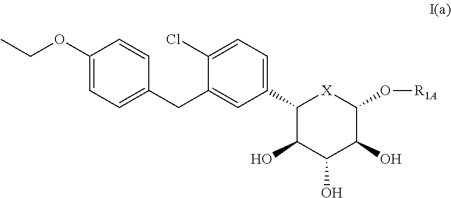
C1(OCC)=CC=C(CC2=CC(C3C(O)C(O)C(O)C(O[R1A])[X]3)=CC=C2Cl)C=C1
